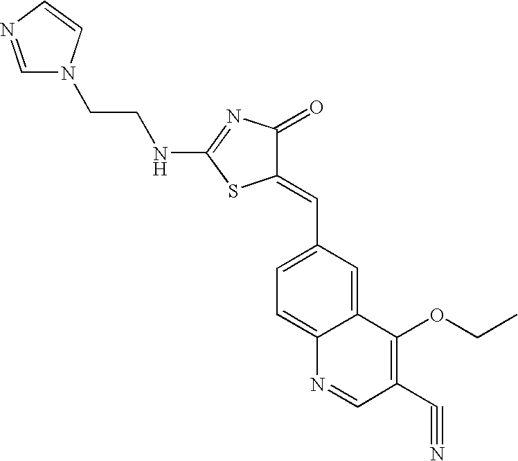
C(NC1=NC(=O)C(=CC2=CC=C3C(=C2)C(OCC)=C(C#N)C=N3)S1)CN1C=NC=C1
